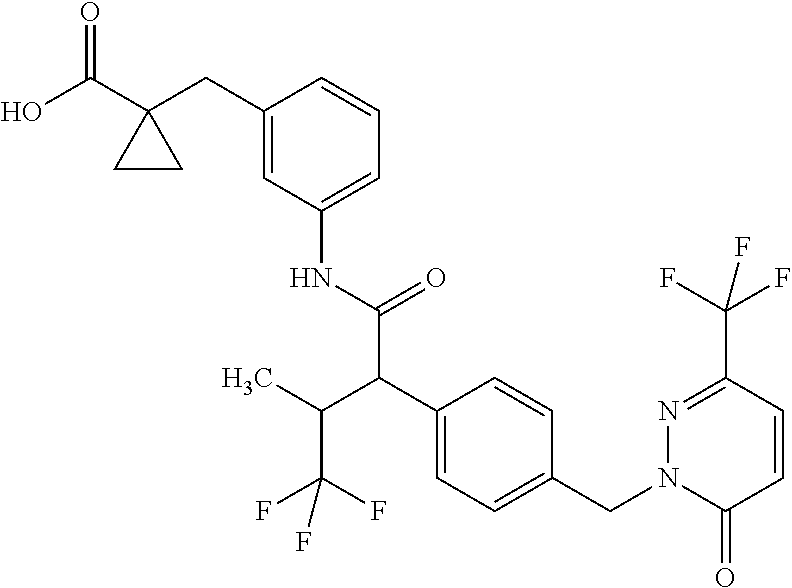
C1(C(O)=O)(CC2=CC(NC(C(C3=CC=C(CN4C(=O)C=CC(C(F)(F)F)=N4)C=C3)C(C(F)(F)F)C)=O)=CC=C2)CC1
